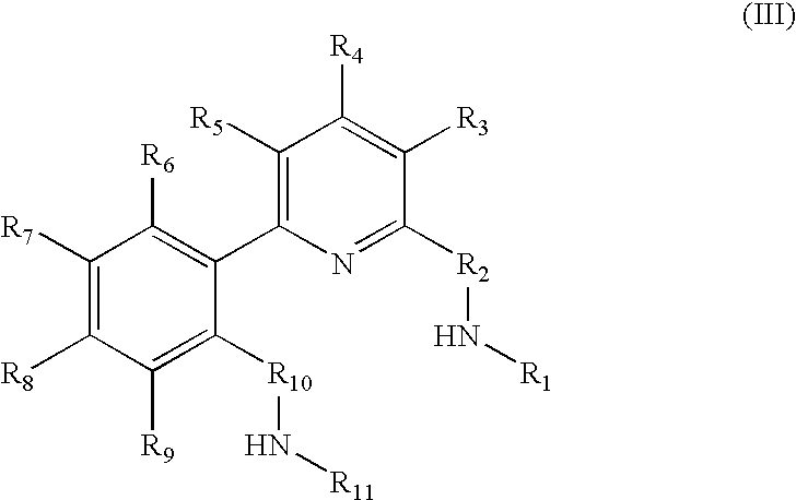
C1([R5])=C(C2=C([R6])C([R7])=C([R8])C([R9])=C2[R10]N[R11])N=C([R2]N[R1])C([R3])=C1[R4]
